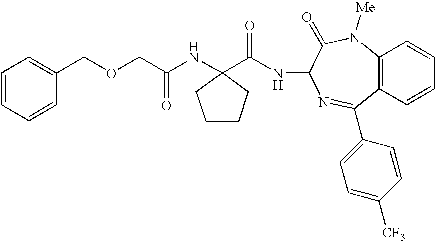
C(C(NC1(C(NC2C(=O)N([Me])C3=C(C(C4=CC=C([CF3])C=C4)=N2)C=CC=C3)=O)CCCC1)=O)OCC1=CC=CC=C1
